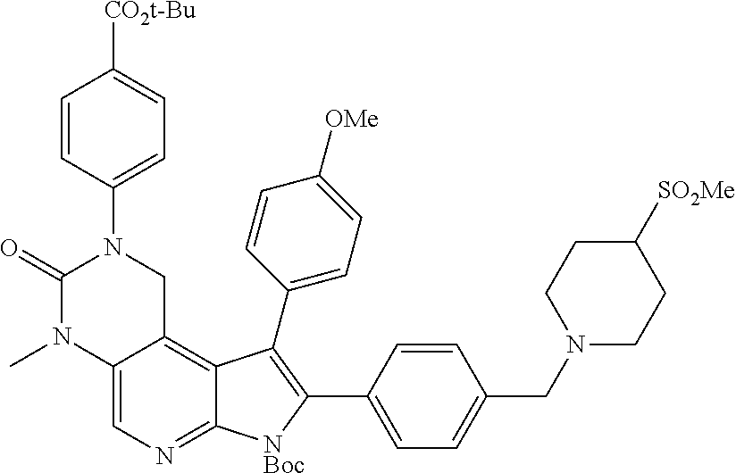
C12=CN=C3C(=C1CN(C1=CC=C([CO2t-Bu])C=C1)C(=O)N2C)C(C1=CC=C([OMe])C=C1)=C(C1=CC=C(CN2CCC([SO2Me])CC2)C=C1)[NBoc]3
